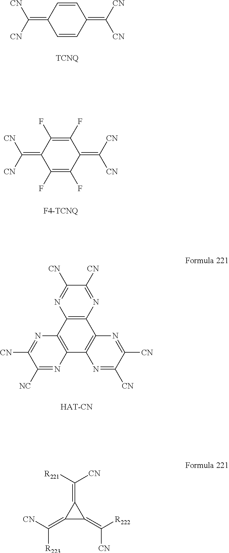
C1=CC(=C([CN])[CN])C=CC1=C([CN])[CN].C1(F)=C(F)C(=C([CN])[CN])C(F)=C(F)C1=C([CN])[CN].C1([NC])=NC2=C(N=C1[CN])C1=C(C3=C2N=C([CN])C([CN])=N3)N=C([CN])C([CN])=N1.C([R221])([CN])=C1C(=C([CN])[R223])C1=C([R222])[CN]
